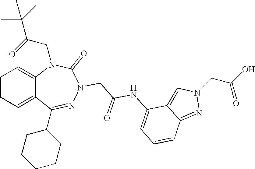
C1=CC=C2C(=C1)N(CC(=O)C(C)(C)C)C(=O)N(CC(NC1=CC=CC3=NN(CC(O)=O)C=C13)=O)N=C2C1CCCCC1
